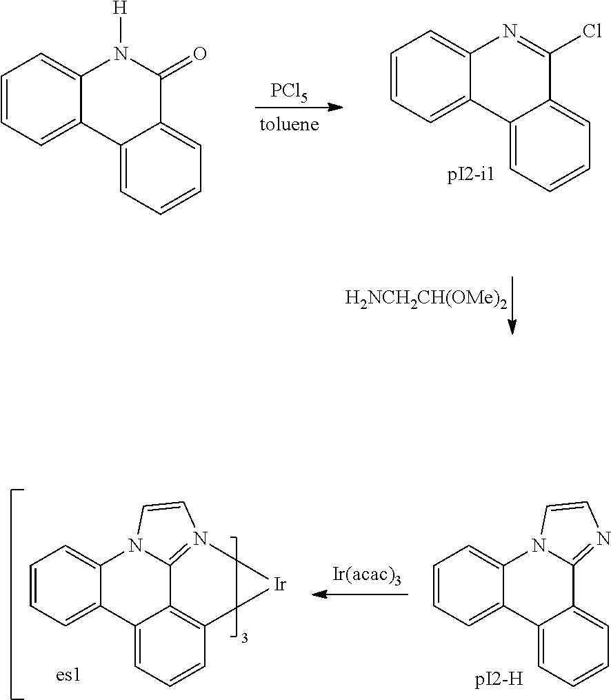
C1=CC=C2C(=C1)N1C(=NC=C1)C1=CC=CC=C21.C1=CC=C2C(=C1)N1C3=N(C=C1)[Ir]C1=C3C2=CC=C1.[PCl5].C1=CC=C2C(=C1)N=C(Cl)C1=CC=CC=C21.[H2NCH2CH(OMe)2].C1=CC=C2C(=C1)N([H])C(=O)C1=CC=CC=C21
